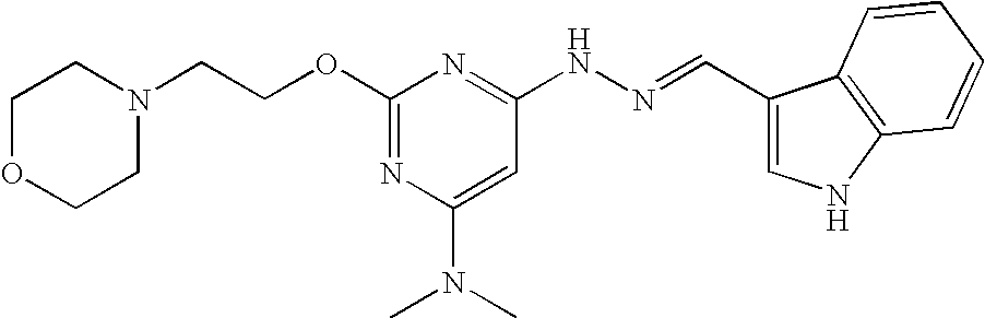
C1(OCCN2CCOCC2)=NC(N(C)C)=CC(NN=CC2=CNC3=C2C=CC=C3)=N1
